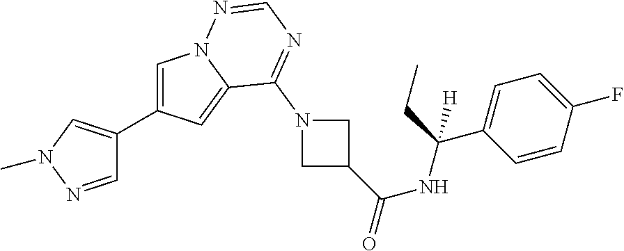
C1=C(C2=CN(C)N=C2)C=C2N1N=CN=C2N1CC(C(=O)NC(C2=CC=C(F)C=C2)([H])CC)C1
